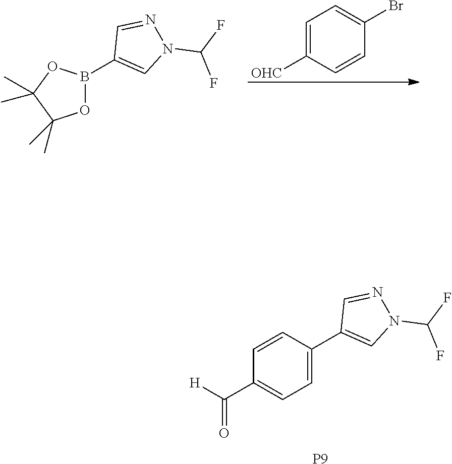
C1=C(C2=CN(C(F)F)N=C2)C=CC(C([H])=O)=C1.[P9].B1(C2=CN(C(F)F)N=C2)OC(C)(C)C(C)(C)O1.C1=C([OHC])C=CC(Br)=C1
